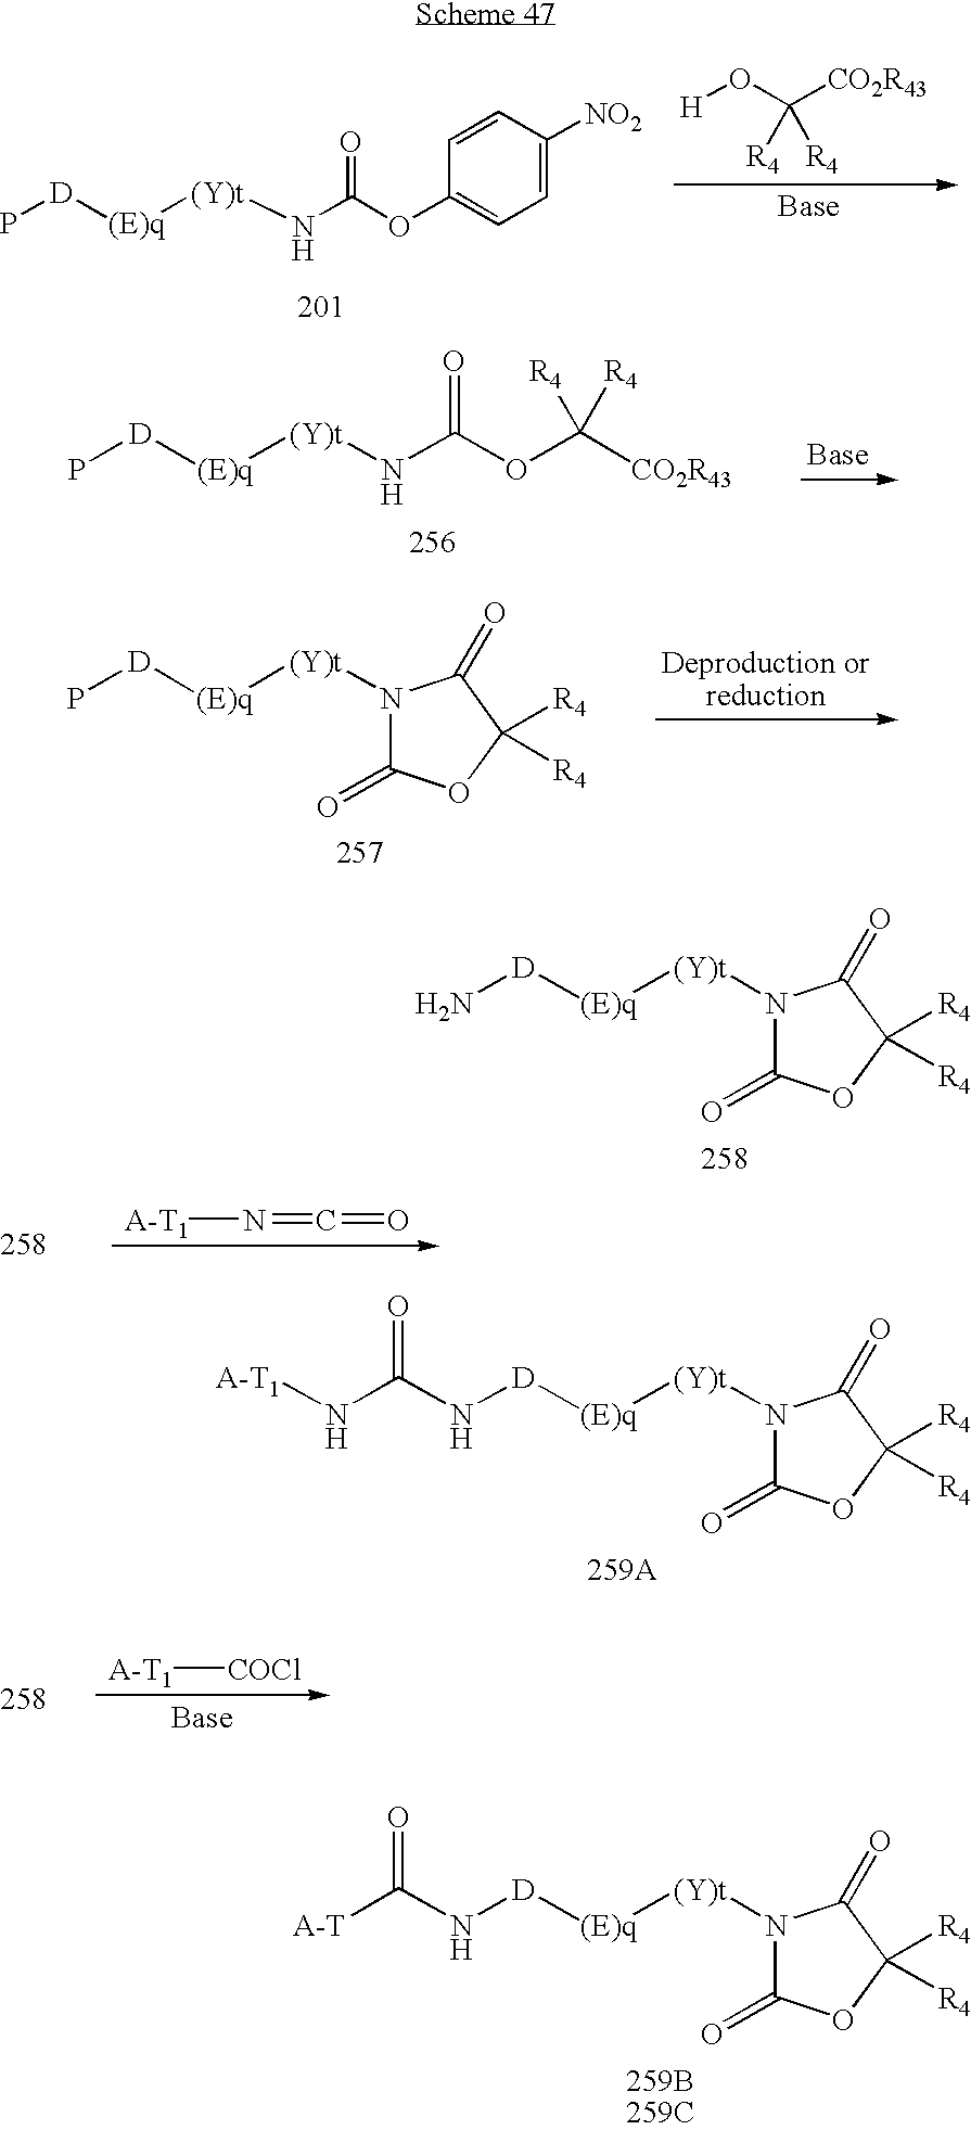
C1(OC(=O)N[(Y)t][(E)q][D]P)=CC=C([NO2])C=C1.[H]OC([CO2R43])([R4])[R4].C(OC(=O)N[(Y)t][(E)q][D]P)([CO2R43])([R4])[R4].[(Y)t]([(E)q][D]P)N1C(=O)OC([R4])([R4])C1=O.[(Y)t]([(E)q][D]N)N1C(=O)OC([R4])([R4])C1=O.[A-T1]N=C=O.[(Y)t]([(E)q][D]NC(N[A-T1])=O)N1C(=O)OC([R4])([R4])C1=O.[A-T1][COCl].[(Y)t]([(E)q][D]NC(=O)[A-T])N1C(=O)OC([R4])([R4])C1=O.[259B259C]
